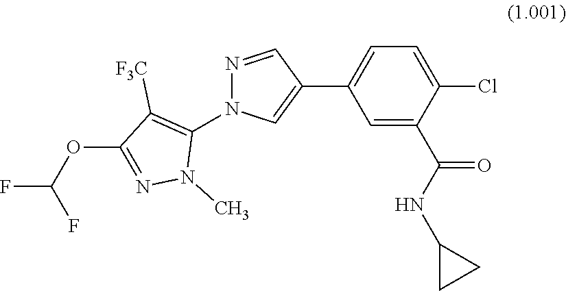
C(OC1=NN(C)C(N2C=C(C3=CC=C(Cl)C(C(NC4CC4)=O)=C3)C=N2)=C1[F3C])(F)F
